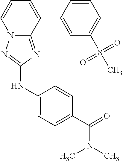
N12C(=NC(NC3=CC=C(C(=O)N(C)C)C=C3)=N1)C(C1=CC(S(C)(=O)=O)=CC=C1)=CC=C2
